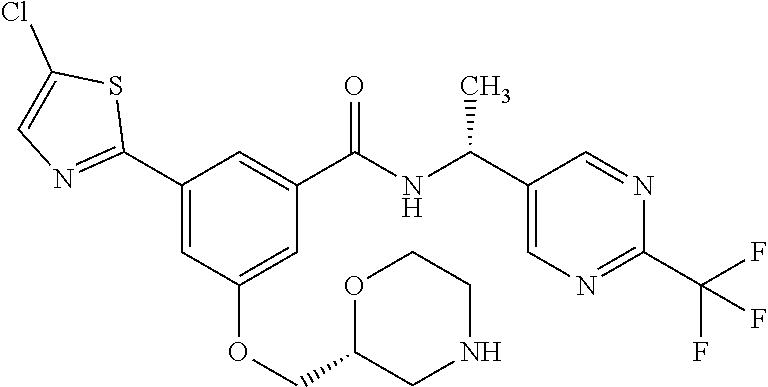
C1(C2=NC=C(Cl)S2)=CC(OCC2CNCCO2)=CC(C(NC(C2=CN=C(C(F)(F)F)N=C2)C)=O)=C1
